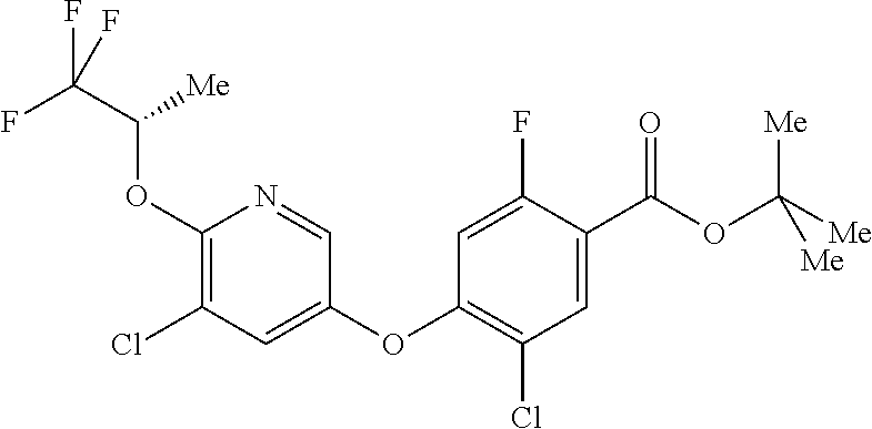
ClC1=C(OC(C(F)(F)F)[Me])N=CC(OC2=C(Cl)C=C(C(OC([Me])([Me])[Me])=O)C(F)=C2)=C1
